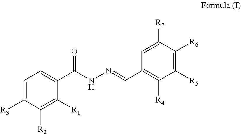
C1=C([R3])C([R2])=C([R1])C(C(=O)NN=CC2=C([R4])C([R5])=C([R6])C([R7])=C2)=C1
